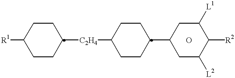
[R1]C1CCC([C2H4]C2CCC(C3CC([L2])C([R2])C([L1])C3)CC2)CC1.O
